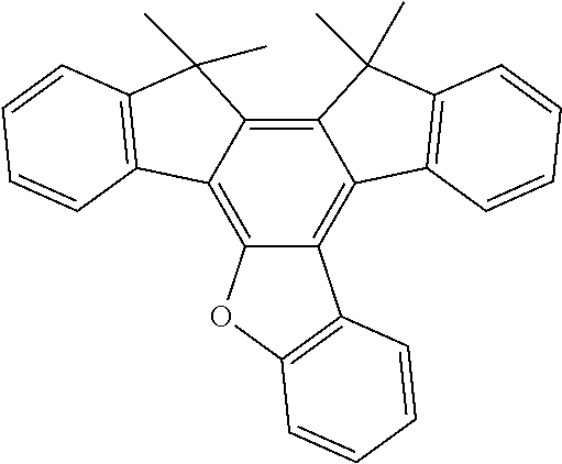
C12=C3C(=C4C(=C1C(C)(C)C1=C2C=CC=C1)C(C)(C)C1=C4C=CC=C1)C1=C(O3)C=CC=C1
